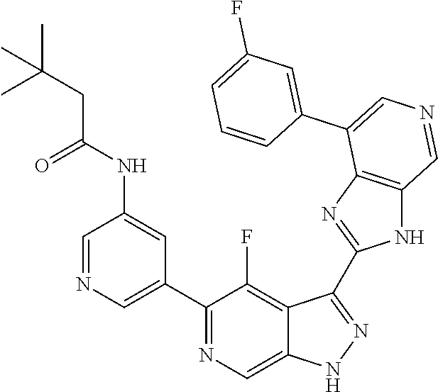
C1(C2=CN=CC(NC(=O)CC(C)(C)C)=C2)=NC=C2C(=C1F)C(C1=NC3=C(N1)C=NC=C3C1=CC(F)=CC=C1)=NN2
